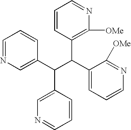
C1=NC=C(C(C(C2=CC=CN=C2[OMe])C2=C([OMe])N=CC=C2)C2=CN=CC=C2)C=C1
